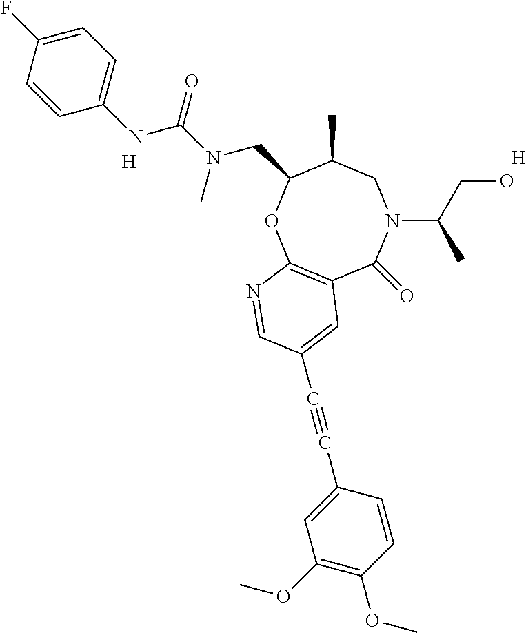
C12=C(OC(CN(C(=O)NC3=CC=C(F)C=C3)C)C(C)CN(C(CO)C)C1=O)N=CC(C#CC1=CC(OC)=C(OC)C=C1)=C2.[H].[H]
